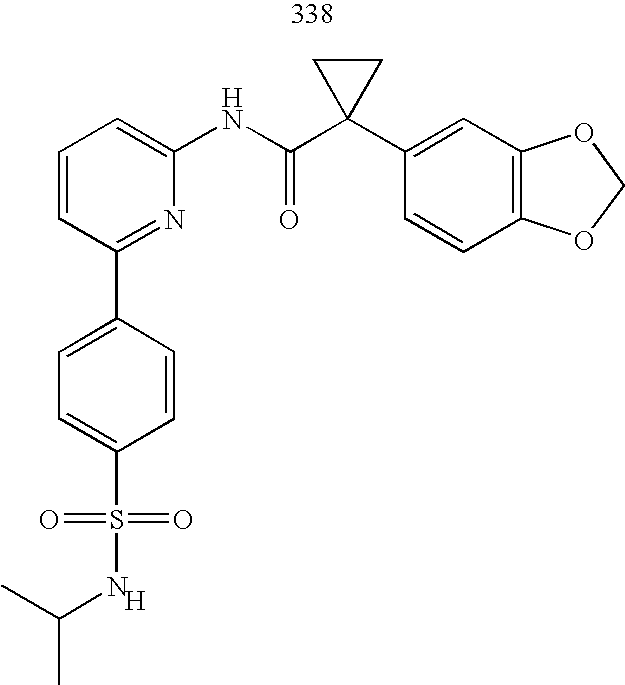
C1=CC=C(NC(C2(C3=CC4=C(C=C3)OCO4)CC2)=O)N=C1C1=CC=C(S(=O)(=O)NC(C)C)C=C1.[H]
